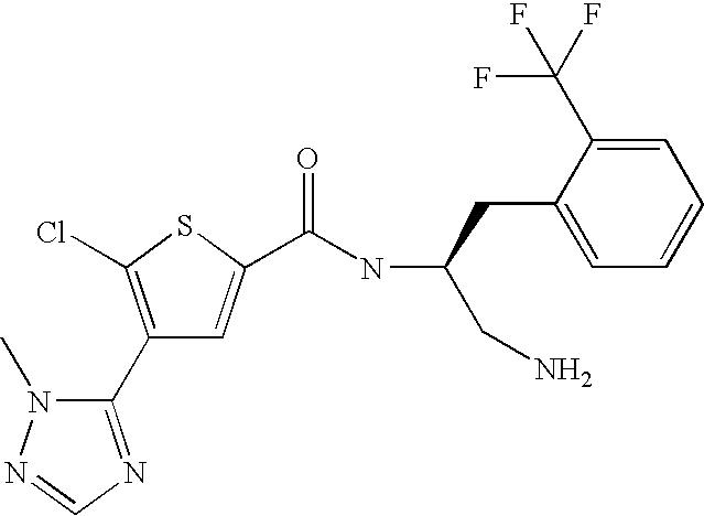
C1(C2=NC=NN2C)=C(Cl)SC(C(NC(CN)CC2=CC=CC=C2C(F)(F)F)=O)=C1
